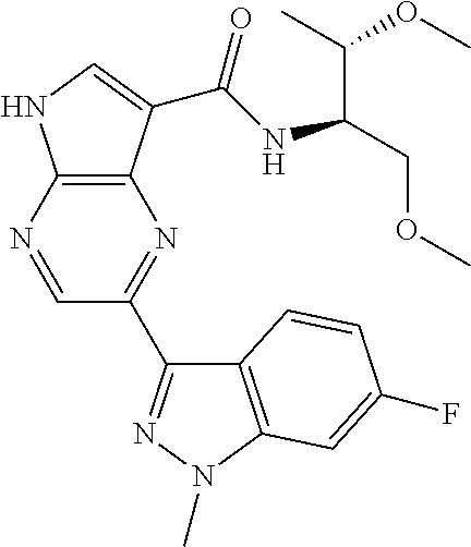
C12=C(C(C(NC(COC)C(C)OC)=O)=CN1)N=C(C1=NN(C)C3=C1C=CC(F)=C3)C=N2
